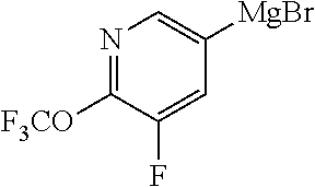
N1=C([F3CO])C(F)=CC([MgBr])=C1
